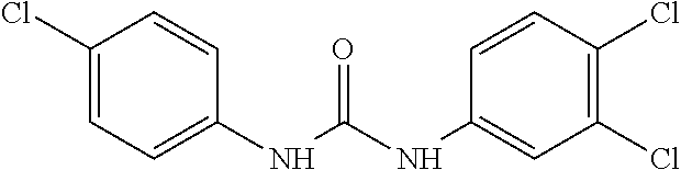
C1(Cl)=CC=C(NC(NC2=CC(Cl)=C(Cl)C=C2)=O)C=C1
